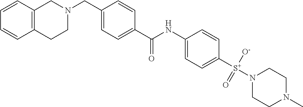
C1=CC2=C(C=C1)CCN(CC1=CC=C(C(NC3=CC=C([S+](N4CCN(C)CC4)([O-])=O)C=C3)=O)C=C1)C2
